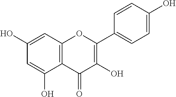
C1(O)=CC2=C(C(O)=C1)C(=O)C(O)=C(C1=CC=C(O)C=C1)O2
